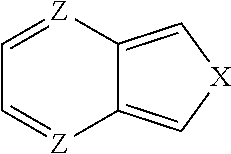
C1=[Z]C2=C[X]C=C2[Z]=C1
